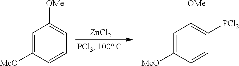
[ZnCl2].C1=C([MeO])C=CC=C1[OMe].C1=C([MeO])C=CC([PCl2])=C1[OMe]
